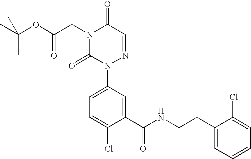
N1(CC(OC(C)(C)C)=O)C(=O)N(C2=CC=C(Cl)C(C(NCCC3=CC=CC=C3Cl)=O)=C2)N=CC1=O
